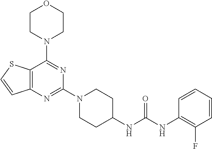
C12=C(N=C(N3CCC(NC(NC4=C(F)C=CC=C4)=O)CC3)N=C1N1CCOCC1)C=CS2
